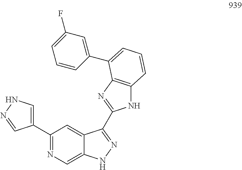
C1(C2=NC=C3C(=C2)C(C2=NC4=C(N2)C=CC=C4C2=CC(F)=CC=C2)=NN3)=CNN=C1
